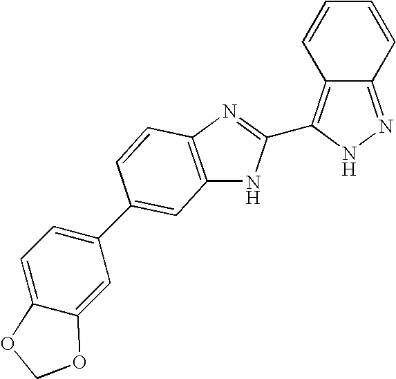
C12=NNC(C3=NC4=C(N3)C=C(C3=CC=C5C(=C3)OCO5)C=C4)=C1C=CC=C2
